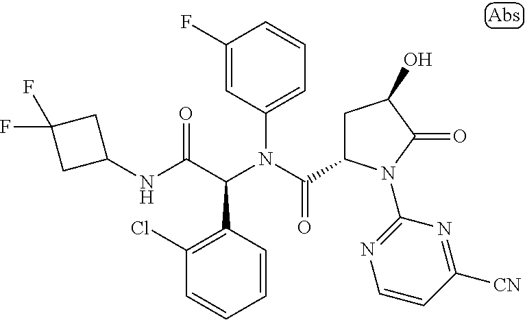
C1=CC(C(C(NC2CC(F)(F)C2)=O)N(C(=O)C2CC(O)C(=O)N2C2=NC=CC([CN])=N2)C2=CC=CC(F)=C2)=C(Cl)C=C1
